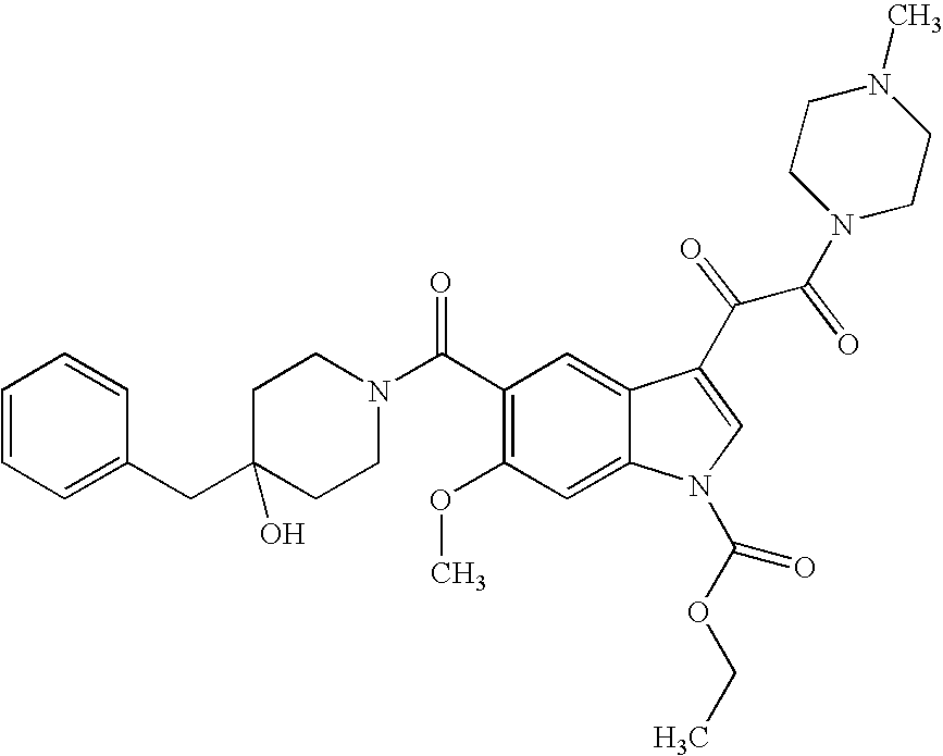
C1=CC=C(CC2(O)CCN(C(C3=C(OC)C=C4C(=C3)C(C(C(N3CCN(C)CC3)=O)=O)=CN4C(OCC)=O)=O)CC2)C=C1
